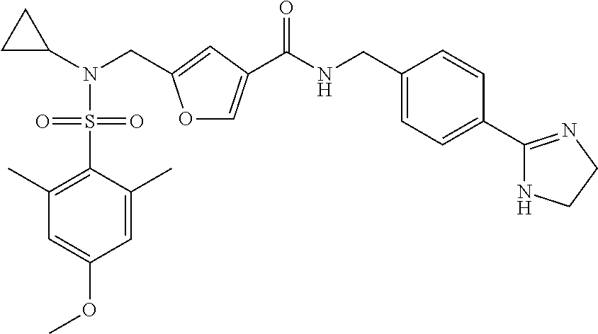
O1C=C(C(NCC2=CC=C(C3=NCCN3)C=C2)=O)C=C1CN(C1CC1)S(=O)(=O)C1=C(C)C=C(OC)C=C1C
